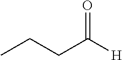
CCCC([H])=O
